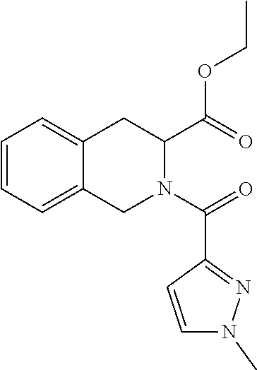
C1=CC=C2C(=C1)CC(C(OCC)=O)N(C(=O)C1=NN(C)C=C1)C2
